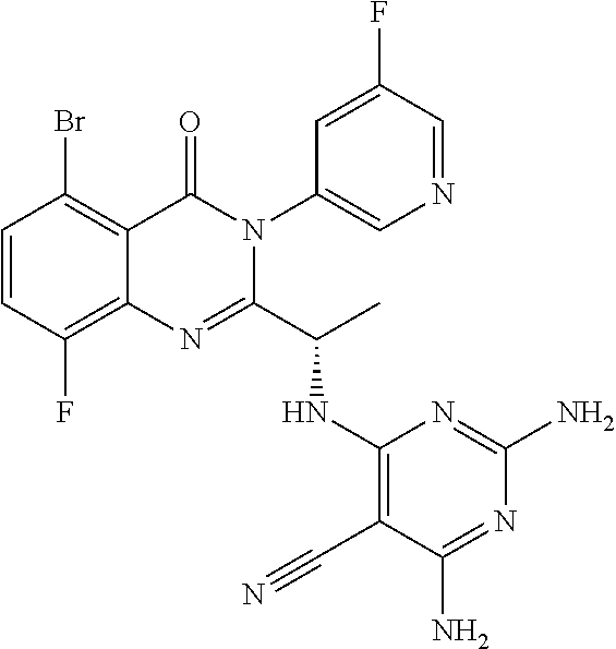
C1=CC(F)=C2C(=C1Br)C(=O)N(C1=CN=CC(F)=C1)C(C(C)NC1=C(C#N)C(N)=NC(N)=N1)=N2
